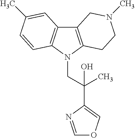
C12=C(N(CC(C3=COC=N3)(C)O)C3=C1C=C(C)C=C3)CCN(C)C2
